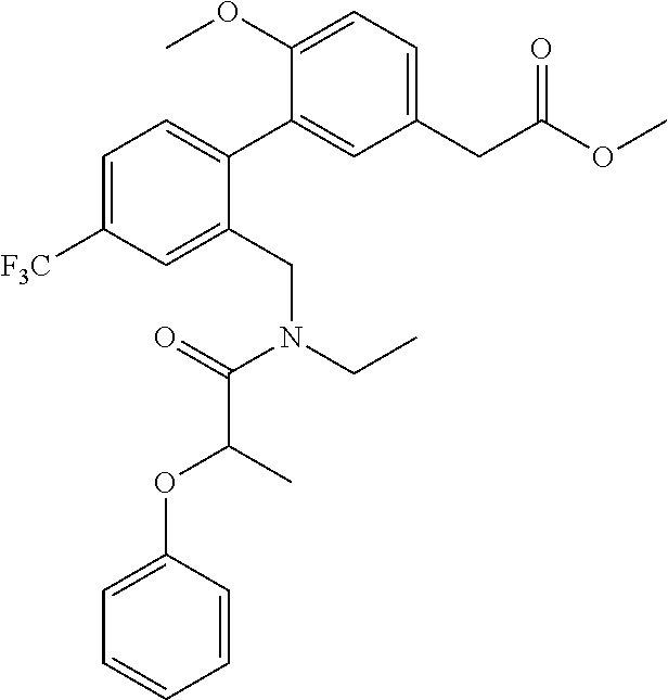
C1=C([F3C])C=C(CN(CC)C(=O)C(OC2=CC=CC=C2)C)C(C2=CC(CC(OC)=O)=CC=C2OC)=C1
